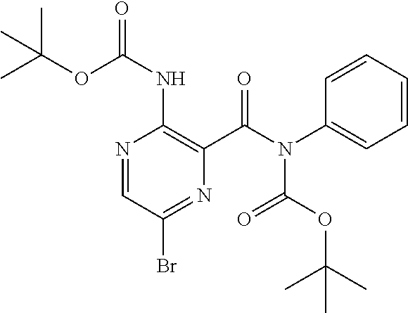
N1=CC(Br)=NC(C(N(C2=CC=CC=C2)C(OC(C)(C)C)=O)=O)=C1NC(=O)OC(C)(C)C
